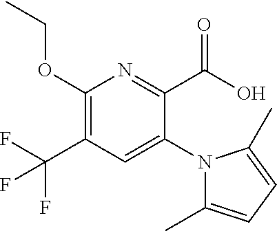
C1(OCC)=C(C(F)(F)F)C=C(N2C(C)=CC=C2C)C(C(O)=O)=N1
